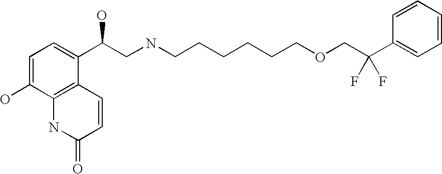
C1=C(O)C2=C(C(C(CNCCCCCCOCC(C3=CC=CC=C3)(F)F)O)=C1)C=CC(=O)N2
